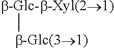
[b-Glc-b-Xyl(21)][b-Glc(31)]
